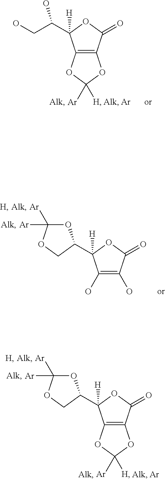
C12=C(C(=O)OC1([H])C(CO)O)OC([Ar])([H])O2.[Ar].C1(O)=C(O)C(=O)OC1([H])C1OC([Ar])([Ar])OC1.[Ar].C12=C(C(=O)OC1([H])C1OC([Ar])([Ar])OC1)OC([Ar])([H])O2
